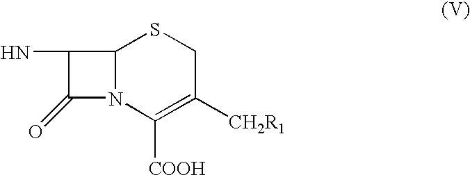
NC1C(=O)N2C1SCC([CH2R1])=C2[COOH]
